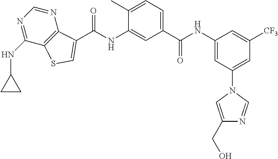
C1=C(C)C(NC(=O)C2=CSC3=C2N=CN=C3NC2CC2)=CC(C(NC2=CC(N3C=C(CO)N=C3)=CC([CF3])=C2)=O)=C1
